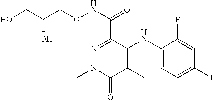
N1=C(C(NOCC(CO)O)=O)C(NC2=CC=C(I)C=C2F)=C(C)C(=O)N1C
